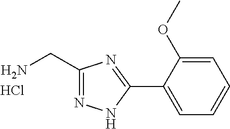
C1(CN)=NNC(C2=CC=CC=C2OC)=N1.Cl
